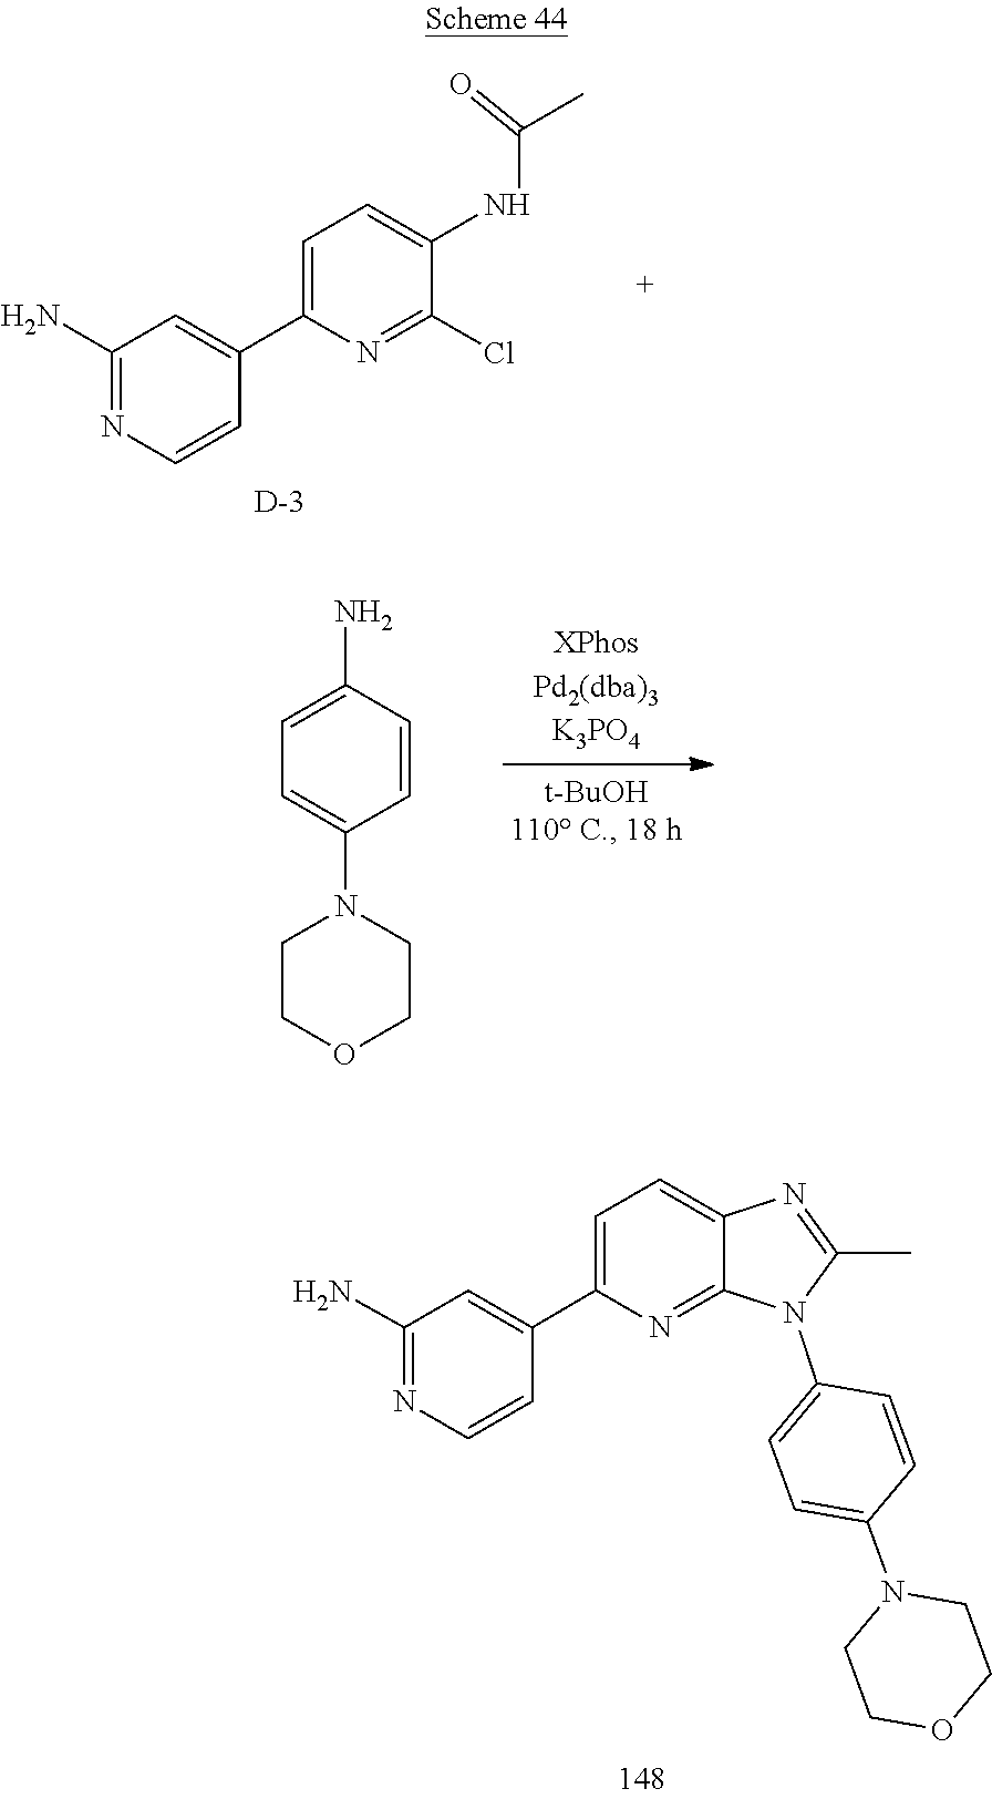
[D].N(C1=CC=C(C2=CC(N)=NC=C2)N=C1Cl)C(C)=O.C1(C)=NC2=CC=C(C3=CC(N)=NC=C3)N=C2N1C1=CC=C(N2CCOCC2)C=C1.C1=CC(N2CCOCC2)=CC=C1N
